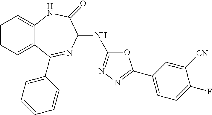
C1=CC=C2C(=C1)NC(=O)C(NC1=NN=C(C3=CC=C(F)C([CN])=C3)O1)N=C2C1=CC=CC=C1
